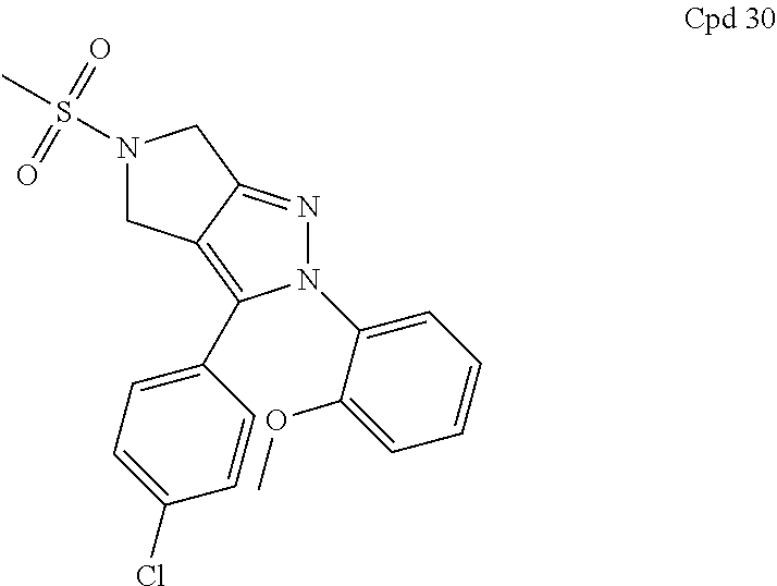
C12=NN(C3=CC=CC=C3OC)C(C3=CC=C(Cl)C=C3)=C1CN(S(C)(=O)=O)C2
